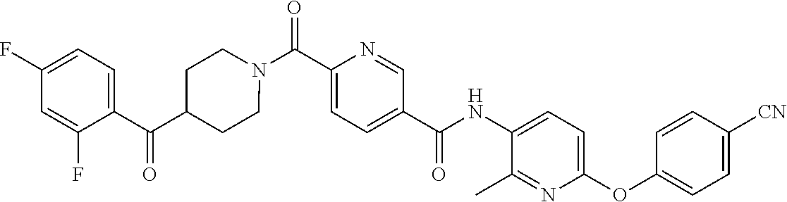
N(C(C1=CC=C(C(=O)N2CCC(C(C3=CC=C(F)C=C3F)=O)CC2)N=C1)=O)C1=CC=C(OC2=CC=C([CN])C=C2)N=C1C
